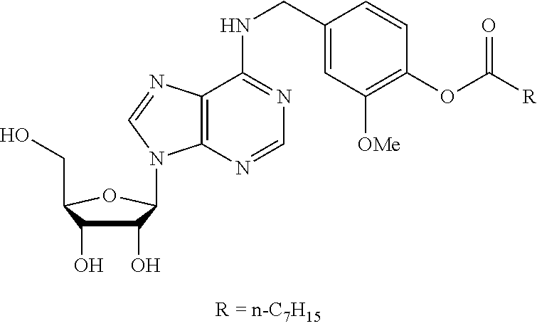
C1(O)C(O)C(CO)OC1N1C2=C(C(NCC3=CC([OMe])=C(OC([R])=O)C=C3)=NC=N2)N=C1
